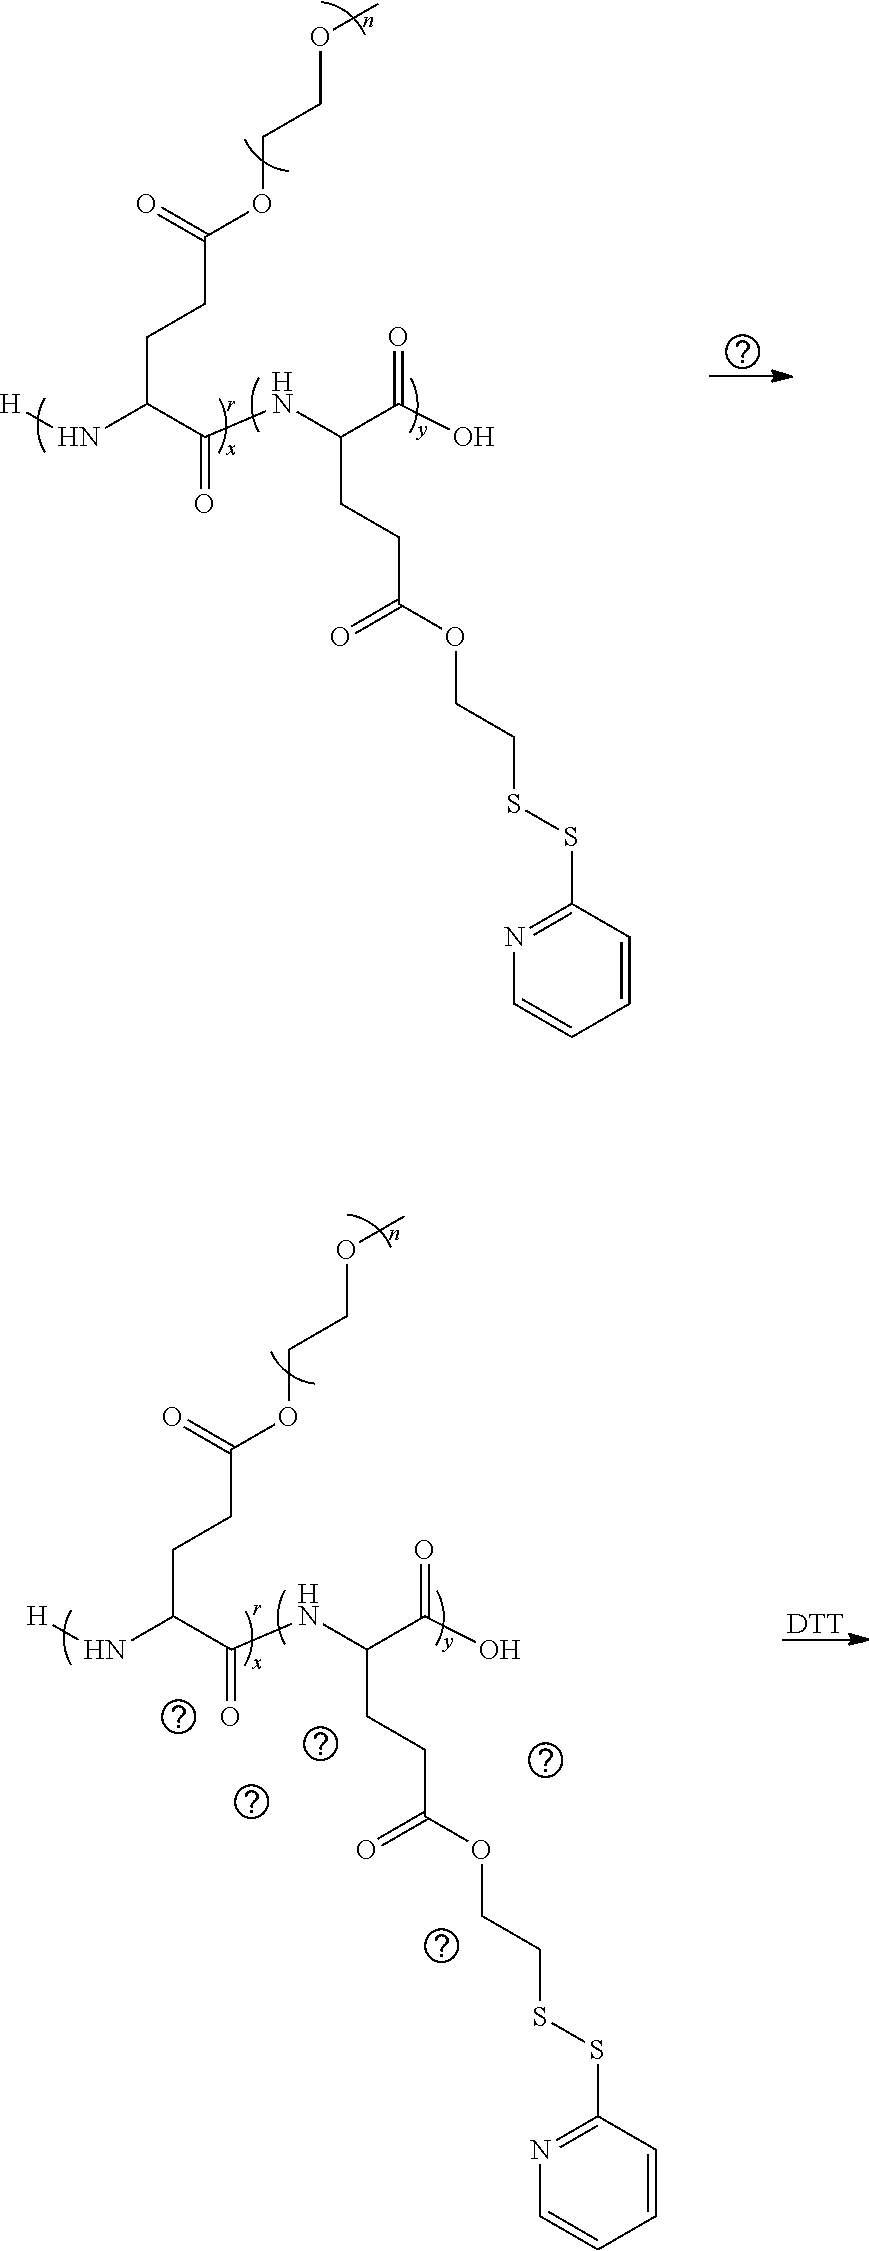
N(C(C(NC(C(O)=O)CCC(OCCSSC1=NC=CC=C1)=O)=O)CCC(OCCOC)=O)[H].N(C(C(NC(C(O)=O)CCC(OCCSSC1=NC=CC=C1)=O)=O)CCC(OCCOC)=O)[H].[DTT]
